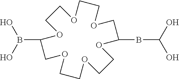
B(C1COCCOCCOC(BC(O)O)COCCOCCO1)(O)O
